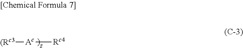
[(Rc3][Ac][Rc4]
